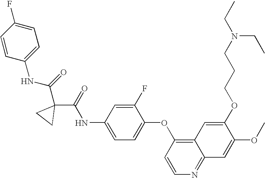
C1=CC(NC(C2(C(NC3=CC=C(OC4=C5C(=NC=C4)C=C(OC)C(OCCCN(CC)CC)=C5)C(F)=C3)=O)CC2)=O)=CC=C1F
